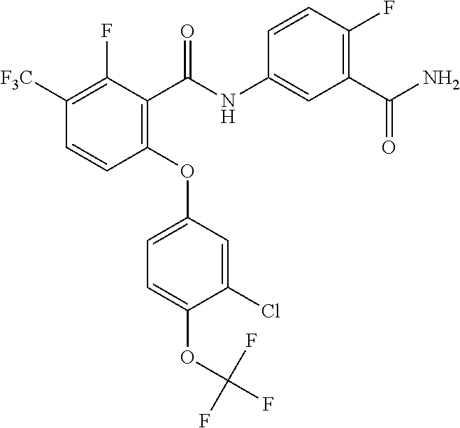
[F3C]C1=C(F)C(C(NC2=CC(C(N)=O)=C(F)C=C2)=O)=C(OC2=CC=C(OC(F)(F)F)C(Cl)=C2)C=C1
